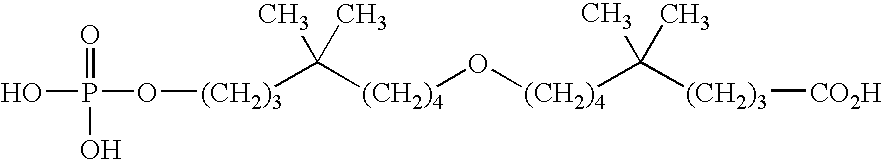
O(P(=O)(O)O)[(CH2)3]C([(CH2)4]O[(CH2)4]C(C)(C)[(CH2)3][CO2H])(C)C
